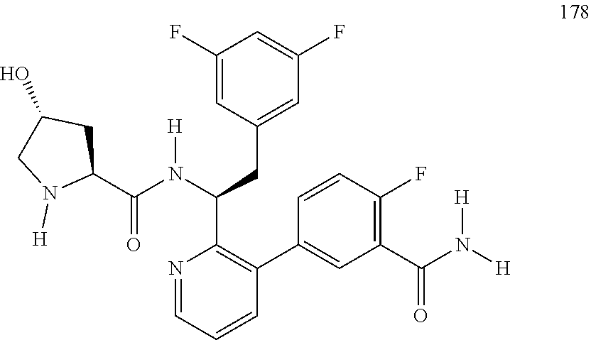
C1(F)=CC(CC(C2=C(C3=CC(C(N([H])[H])=O)=C(F)C=C3)C=CC=N2)N(C(C2CC(O)CN2[H])=O)[H])=CC(F)=C1
